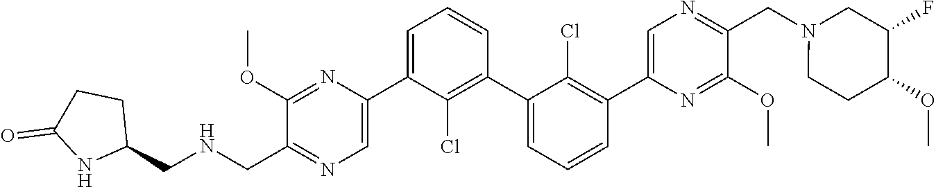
C1(C2=CN=C(CNCC3CCC(=O)N3)C(OC)=N2)=CC=CC(C2=CC=CC(C3=CN=C(CN4CC(F)C(OC)CC4)C(OC)=N3)=C2Cl)=C1Cl
